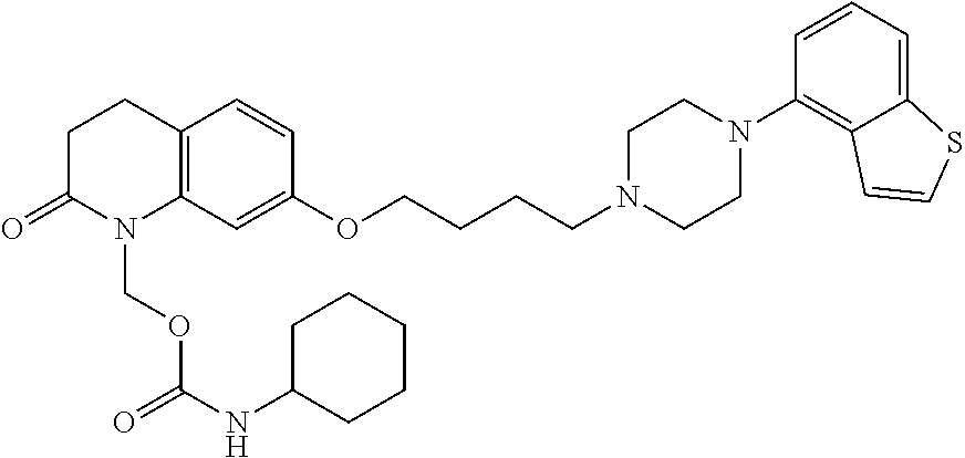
C12=C(C=C(OCCCCN3CCN(C4=C5C(=CC=C4)SC=C5)CC3)C=C1)N(COC(NC1CCCCC1)=O)C(=O)CC2
